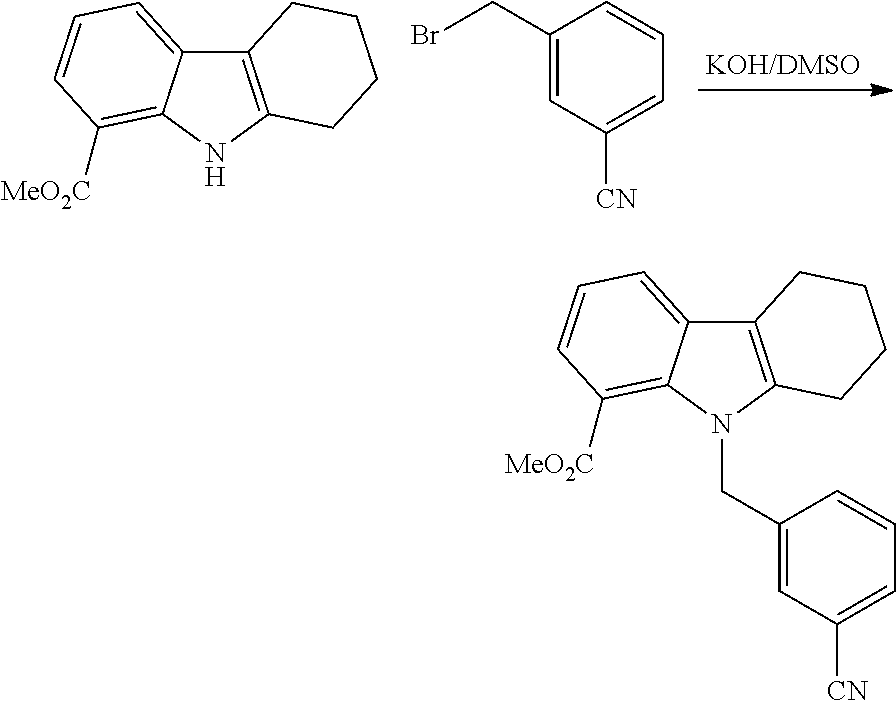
C12=C(NC3=C([MeO2C])C=CC=C13)CCCC2.C1(CBr)=CC([CN])=CC=C1.C12=C(N(CC3=CC([CN])=CC=C3)C3=C([MeO2C])C=CC=C13)CCCC2
